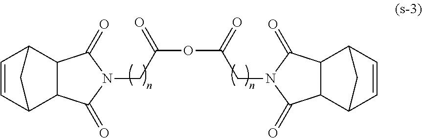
C1=CC2C3C(C1C2)C(=O)N(CC(=O)OC(=O)CN1C(=O)C2C4C=CC(C2C1=O)C4)C3=O
